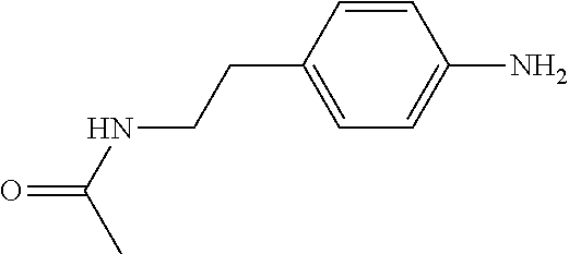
C1=CC(CCNC(=O)C)=CC=C1N
